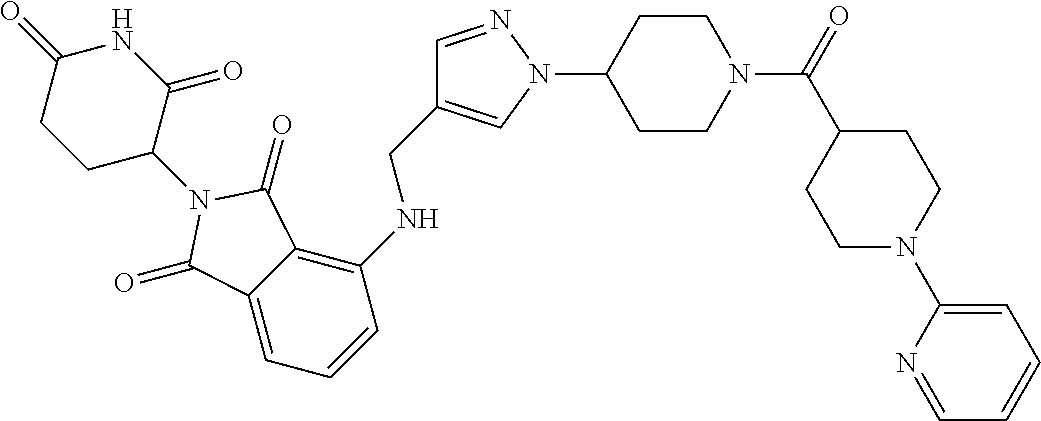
C1=C2C(=C(NCC3=CN(C4CCN(C(=O)C5CCN(C6=CC=CC=N6)CC5)CC4)N=C3)C=C1)C(=O)N(C1C(=O)NC(=O)CC1)C2=O
